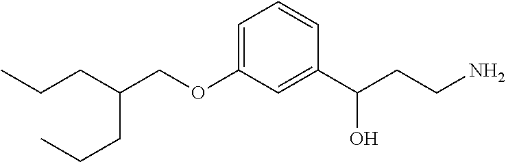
C(C(COC1=CC=CC(C(CCN)O)=C1)CCC)CC
